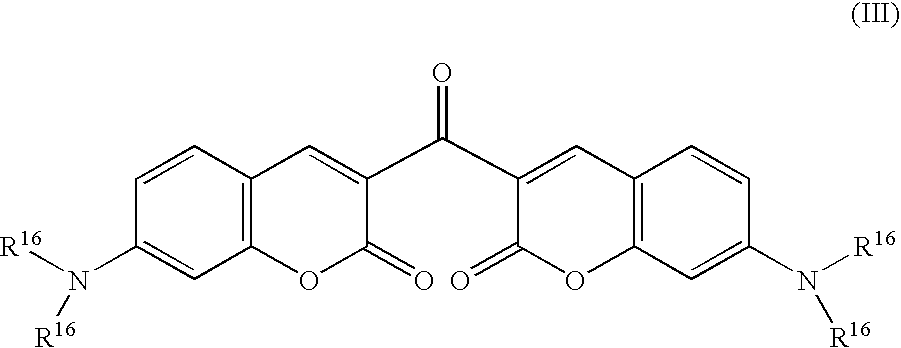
C1(N([R16])[R16])=CC2=C(C=C1)C=C(C(C1=CC3=C(C=C(N([R16])[R16])C=C3)OC1=O)=O)C(=O)O2
